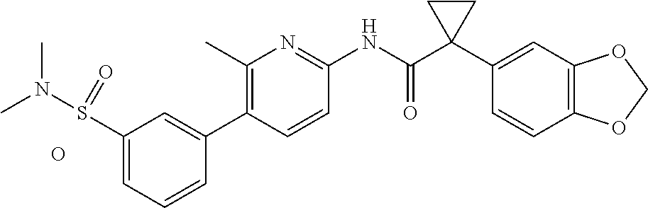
C1(S(N(C)C)=O)=CC=CC(C2=C(C)N=C(NC(C3(C4=CC5=C(C=C4)OCO5)CC3)=O)C=C2)=C1.O
